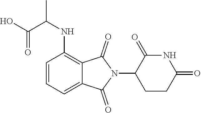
C1=CC=C2C(=C1NC(C)C(O)=O)C(=O)N(C1CCC(=O)NC1=O)C2=O
